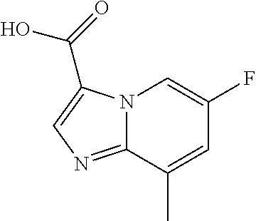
C1=C(C)C2=NC=C(C(=O)O)N2C=C1F
